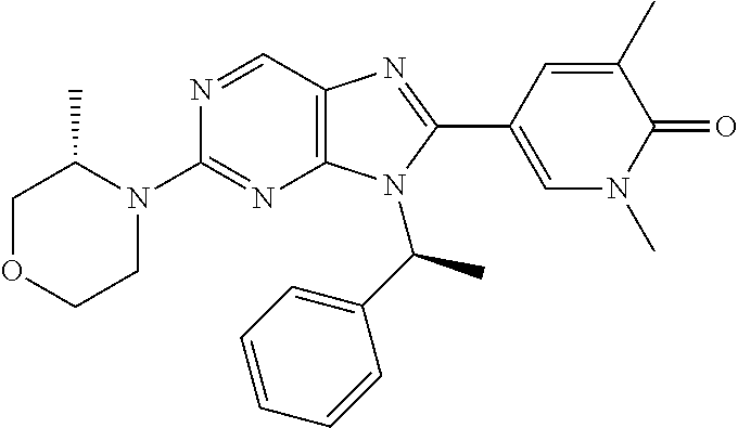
C12=C(C=NC(N3C(C)COCC3)=N1)N=C(C1=CN(C)C(=O)C(C)=C1)N2C(C1=CC=CC=C1)C
